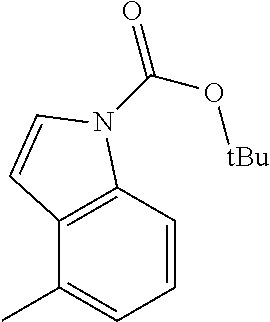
C1=CC2=C(C(C)=C1)C=CN2C(O[tBu])=O
